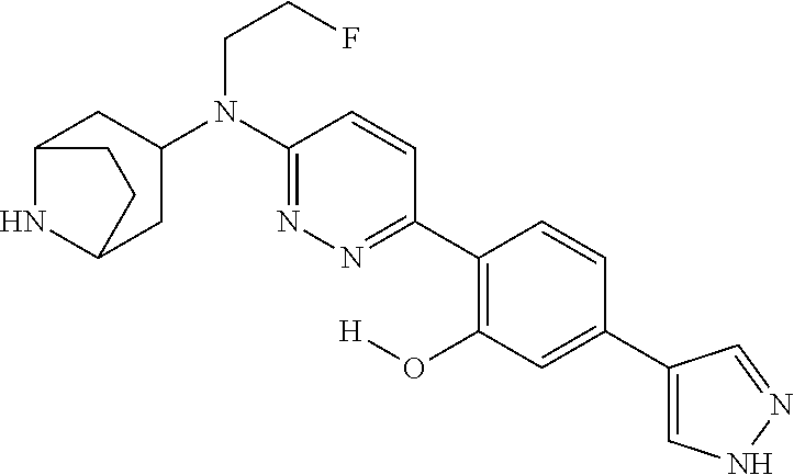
C12NC(CC(N(C3=NN=C(C4=C(O[H])C=C(C5=CNN=C5)C=C4)C=C3)CCF)C1)CC2
